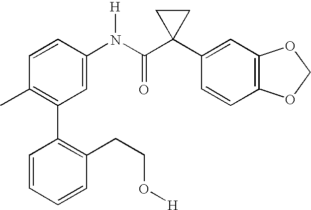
C1(N(C(C2(C3=CC4=C(C=C3)OCO4)CC2)=O)[H])=CC(C2=C(CCO[H])C=CC=C2)=C(C)C=C1
